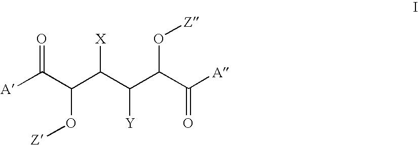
[A]C(C(C(C(C(C([A])=O)O[Z])[Y])[X])O[Z])=O
